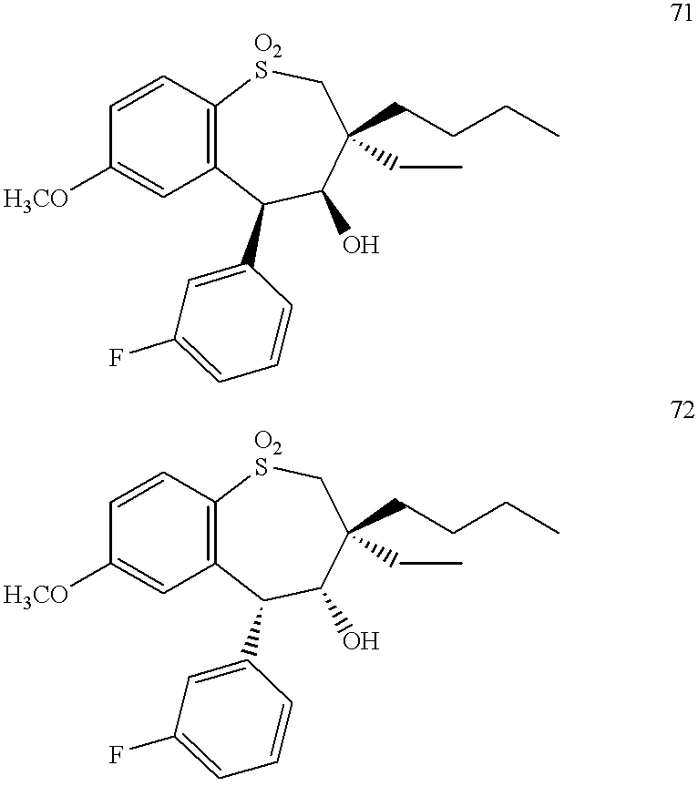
C1=CC2=C(C=C1[H3CO])C(C1=CC(F)=CC=C1)C(O)C(CCCC)(CC)C[O2S]2.C1=CC2=C(C=C1[H3CO])C(C1=CC(F)=CC=C1)C(O)C(CCCC)(CC)C[O2S]2
